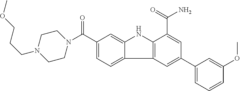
C1(C(=O)N2CCN(CCCOC)CC2)=CC=C2C(=C1)NC1=C2C=C(C2=CC=CC(OC)=C2)C=C1C(=O)N
